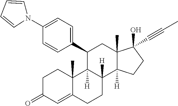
C1=C(N2C=CC=C2)C=CC(C2C3([H])C([H])(C4([H])C(C)(C2)C(O)(C#CC)CC4)CCC2=CC(=O)CCC32C)=C1
